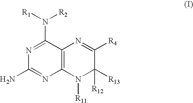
C12=C(N([R11])C([R13])([R12])C([R4])=N1)N=C(N)N=C2N([R1])[R2]
